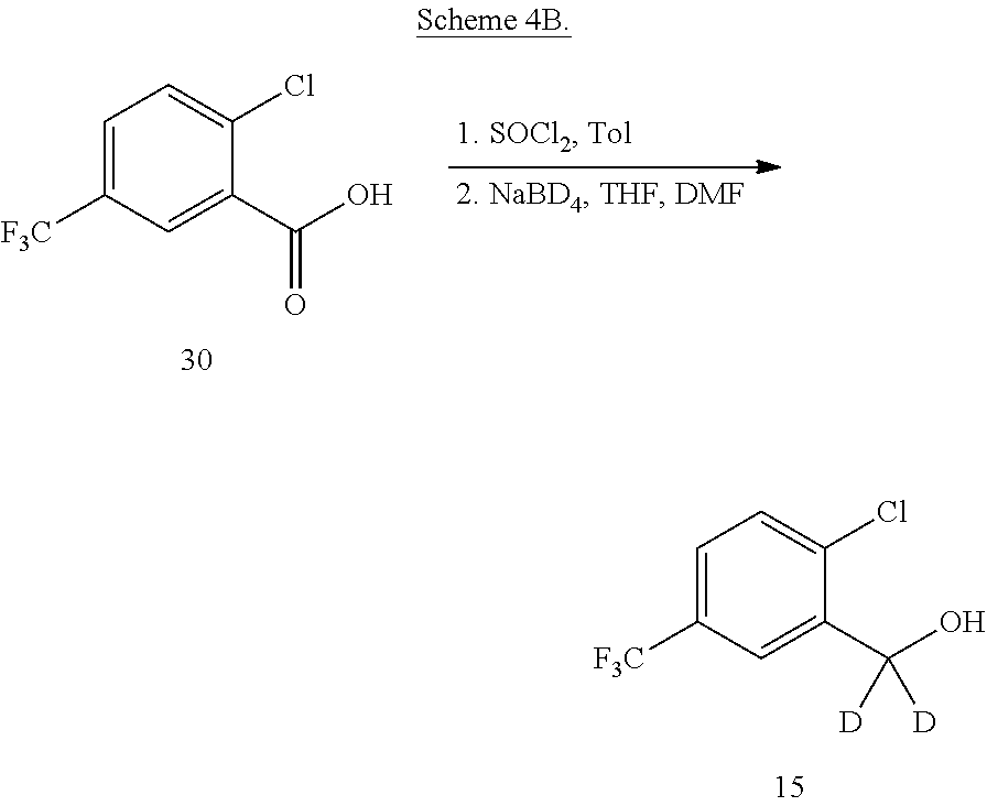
C1=C([F3C])C=C(C(O)([D])[D])C(Cl)=C1.C1=C([F3C])C=C(C(O)=O)C(Cl)=C1
